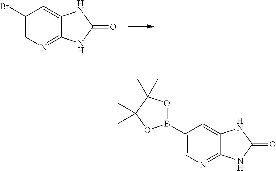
C1(B2OC(C)(C)C(C)(C)O2)=CN=C2C(=C1)NC(=O)N2.C1(Br)=CN=C2C(=C1)NC(=O)N2
